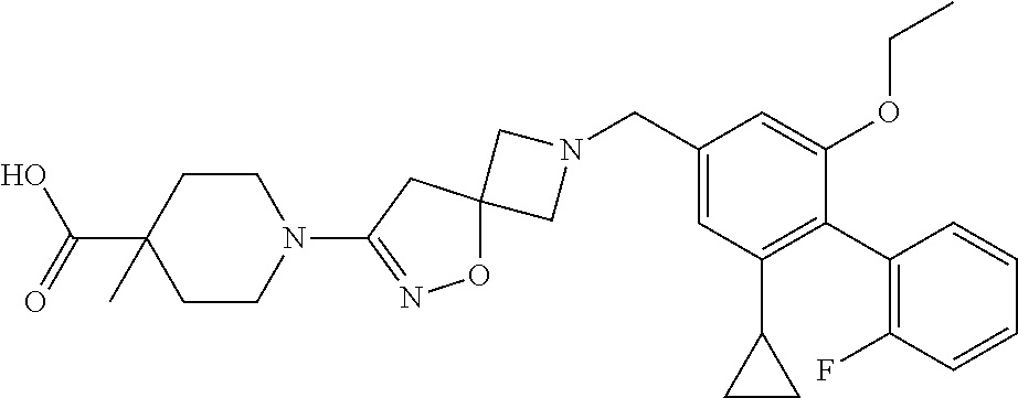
C1N(CC2=CC(C3CC3)=C(C3=C(F)C=CC=C3)C(OCC)=C2)CC12ON=C(N1CCC(C(O)=O)(C)CC1)C2
